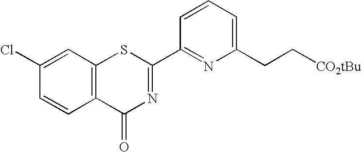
C1=CC(Cl)=CC2=C1C(=O)N=C(C1=NC(CC[CO2tBu])=CC=C1)S2
